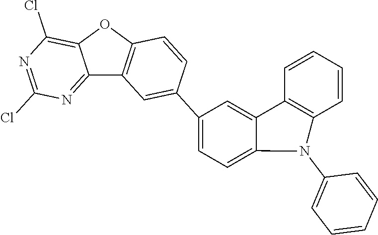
C1=C(C2=CC3=C(OC4=C(Cl)N=C(Cl)N=C34)C=C2)C=C2C(=C1)N(C1=CC=CC=C1)C1=C2C=CC=C1
